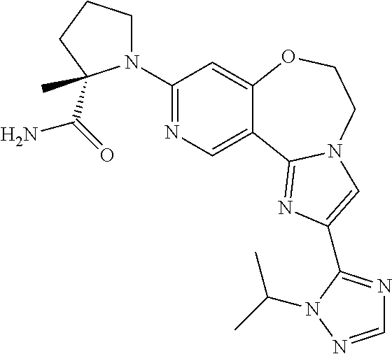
C1(N2CCCC2(C)C(=O)N)=NC=C2C(=C1)OCCN1C2=NC(C2=NC=NN2C(C)C)=C1
